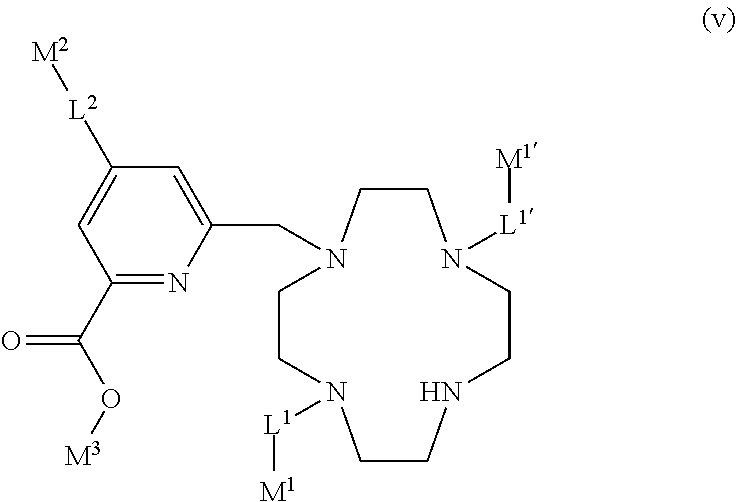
C1CN([L1][M1])CCNCCN([L1][M1])CCN1CC1=CC([L2][M2])=CC(C(O[M3])=O)=N1
